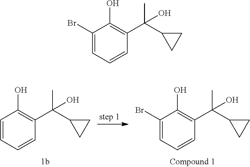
C1=CC=CC(C(C2CC2)(C)O)=C1O.C1(Br)=CC=CC(C(C2CC2)(C)O)=C1O.C1(Br)=CC=CC(C(C2CC2)(C)O)=C1O
